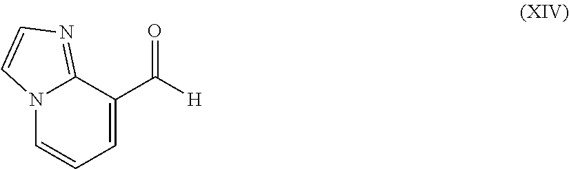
C12=NC=CN1C=CC=C2C([H])=O
